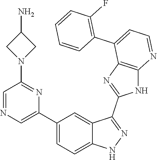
C1(C2=CC=C3C(=C2)C(C2=NC4=C(N2)N=CC=C4C2=C(F)C=CC=C2)=NN3)=CN=CC(N2CC(N)C2)=N1
